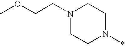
C1N(*)CCN(CCOC)C1
